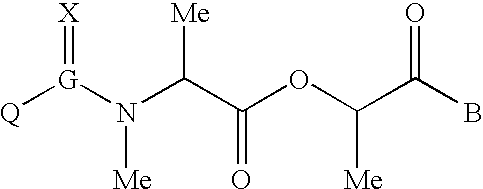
[Q][G](N(C(C(OC(C(B)=O)[Me])=O)[Me])[Me])=[X]
